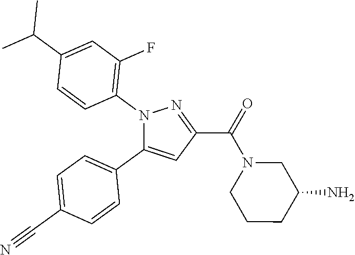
C1=C(C#N)C=CC(C2=CC(C(=O)N3CCCC(N)C3)=NN2C2=C(F)C=C(C(C)C)C=C2)=C1
